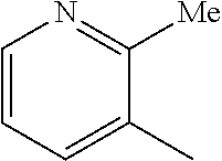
C1=CC=C(C)C([Me])=N1
